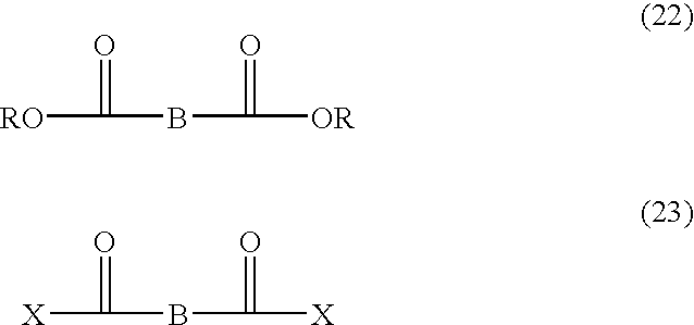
[RO]C(=O)BC(=O)[OR].[X]C(=O)BC(=O)[X]
